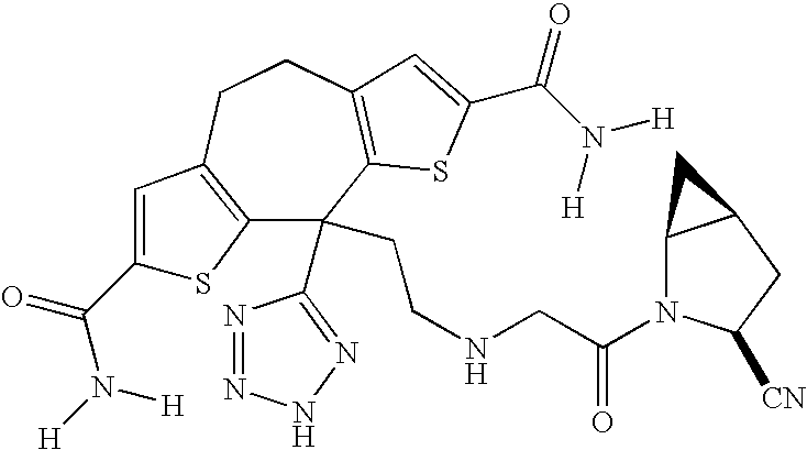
C12=C(CCC3=C(C1(C1=NNN=N1)CCNCC(=O)N1C4C(CC1[CN])C4)SC(C(N([H])[H])=O)=C3)C=C(C(=O)N([H])[H])S2
